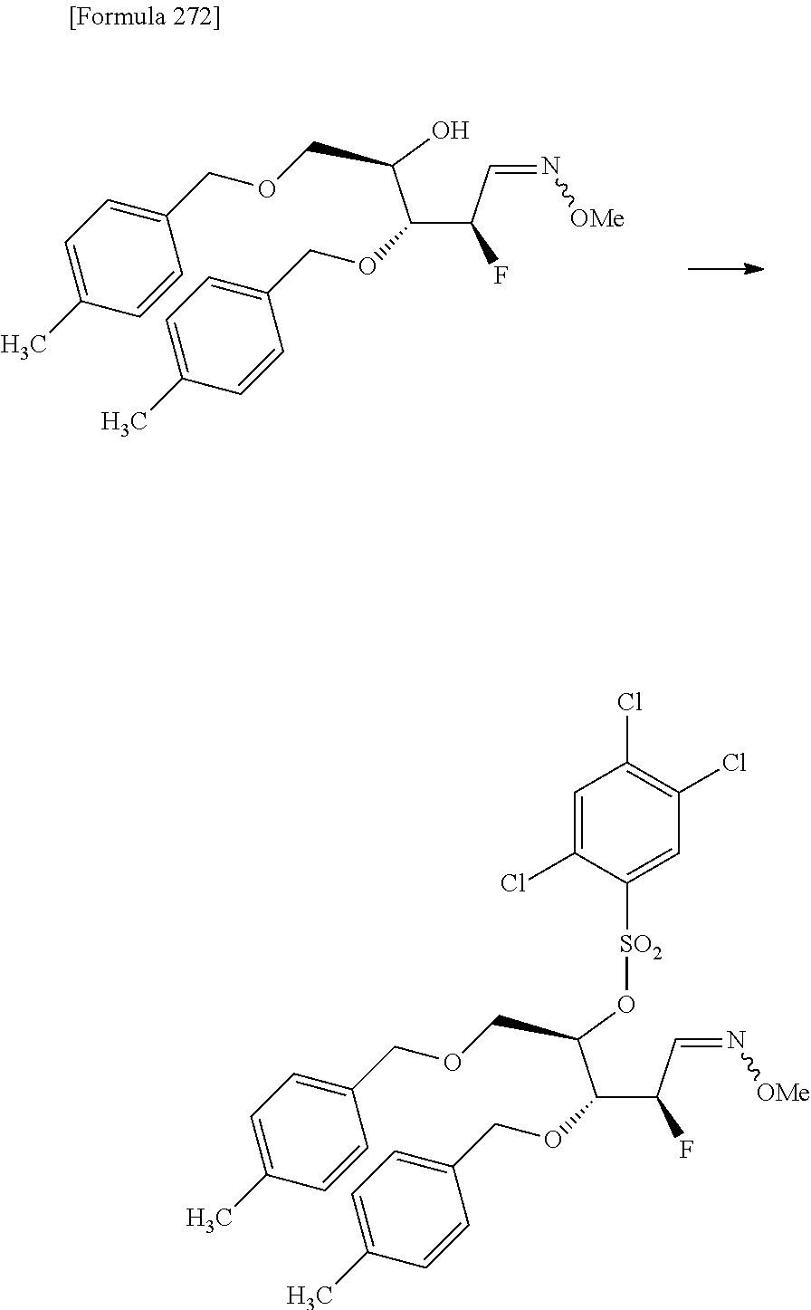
C1=C(C)C=CC(COCC(O)C(C(C=N[OMe])F)OCC2=CC=C(C)C=C2)=C1.C1=C(C)C=CC(COCC(O[SO2]C2=CC(Cl)=C(Cl)C=C2Cl)C(C(C=N[OMe])F)OCC2=CC=C(C)C=C2)=C1
